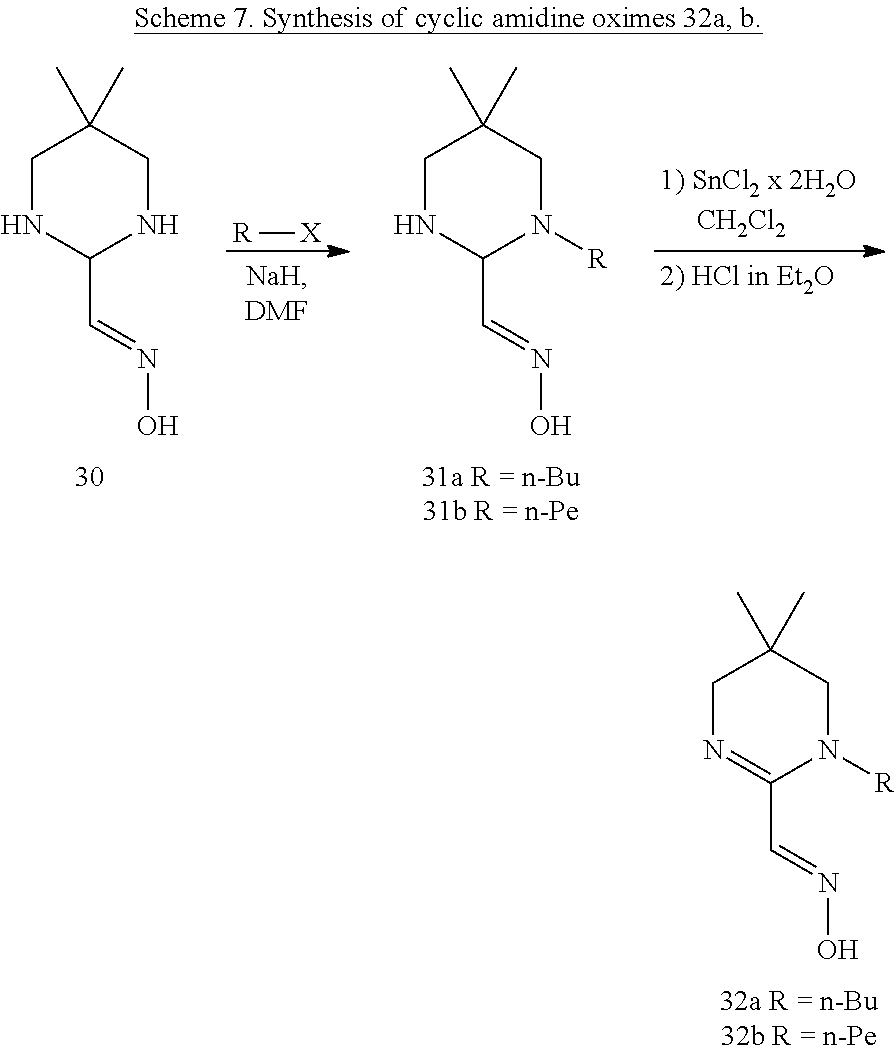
C1N=C(C=NO)N([R])CC1(C)C.C1NC(C=NO)NCC1(C)C.C1NC(C=NO)N([R])CC1(C)C.[R][X]
